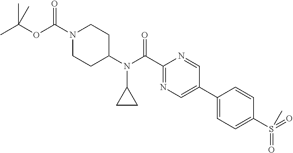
CC(OC(N1CCC(N(C(C2=NC=C(C3=CC=C(S(=O)(=O)C)C=C3)C=N2)=O)C2CC2)CC1)=O)(C)C
